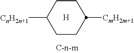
[H].C1CC([CnH2n+1])CCC1[CmH2m+1]
